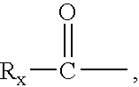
[Rx]C(C)=O
